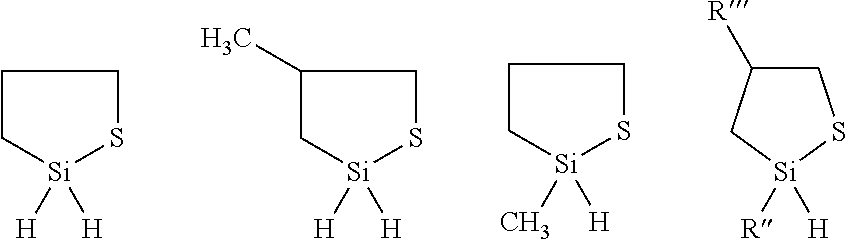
C1C([R])C[Si]([R])([H])S1.C1C[Si](C)([H])SC1.C1(C)C[Si]([H])([H])SC1.C1C[Si]([H])([H])SC1
